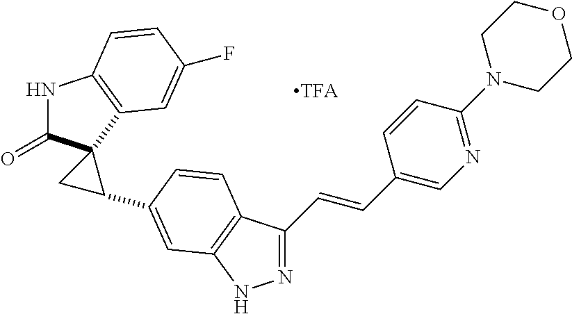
N1=C(C=CC2=CN=C(N3CCOCC3)C=C2)C2=C(N1)C=C(C1CC13C(=O)NC1=C3C=C(F)C=C1)C=C2
